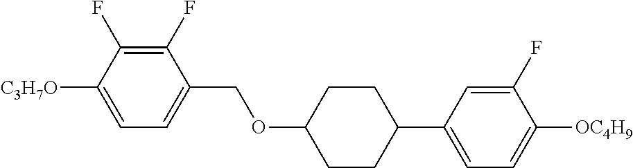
C1(F)=C(F)C([C3H7O])=CC=C1COC1CCC(C2=CC=C([OC4H9])C(F)=C2)CC1
